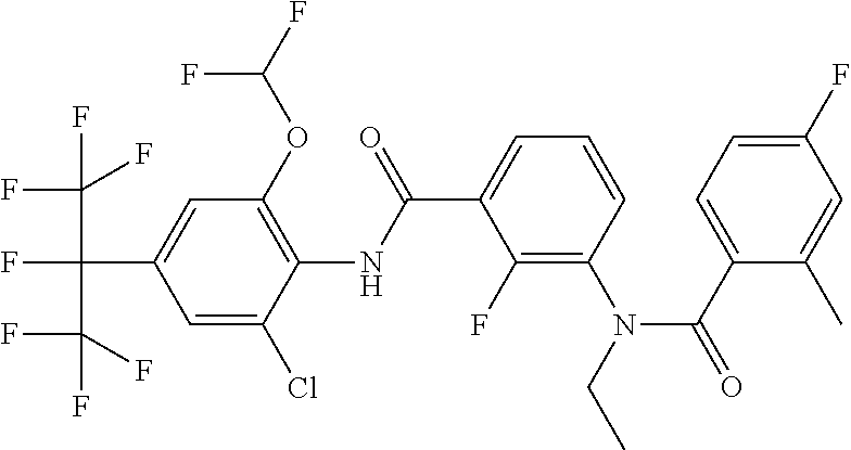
C1=C(Cl)C(NC(C2=CC=CC(N(CC)C(C3=CC=C(F)C=C3C)=O)=C2F)=O)=C(OC(F)F)C=C1C(C(F)(F)F)(C(F)(F)F)F
